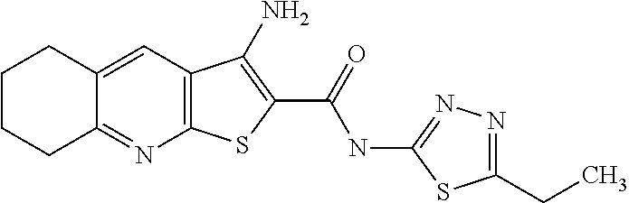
C12=C(C=C3C(=N1)CCCC3)C(N)=C(C(NC1=NN=C(CC)S1)=O)S2
